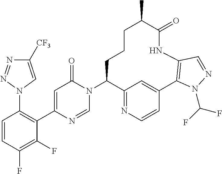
C1=CC(F)=C(F)C(C2=CC(=O)N(C3C4=NC=CC(=C4)C4=C(NC(=O)C(C)CCC3)C=NN4C(F)F)C=N2)=C1N1C=C([CF3])N=N1
